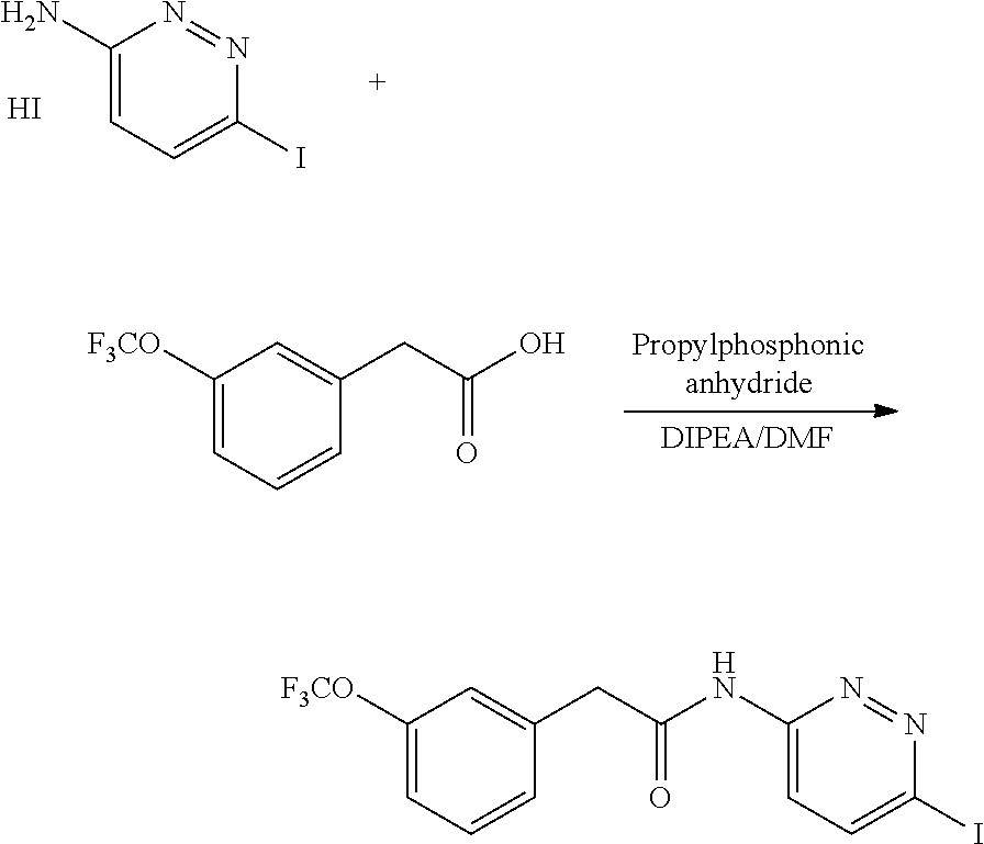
C1(N)=CC=C(I)N=N1.I.C1([F3CO])=CC=CC(CC(O)=O)=C1.C1([F3CO])=CC=CC(CC(NC2=CC=C(I)N=N2)=O)=C1
